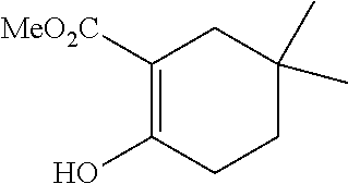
C1([MeO2C])=C(O)CCC(C)(C)C1
